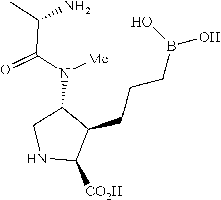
C(C(=O)N(C1CNC([CO2H])C1CCCB(O)O)[Me])(C)N
